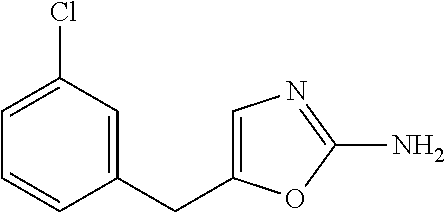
C1=CC(CC2=CN=C(N)O2)=CC(Cl)=C1
